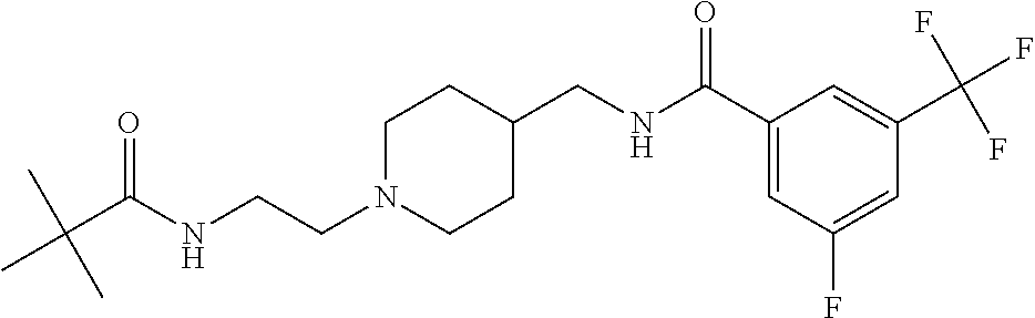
C1N(CCNC(C(C)(C)C)=O)CCC(CNC(C2=CC(F)=CC(C(F)(F)F)=C2)=O)C1
